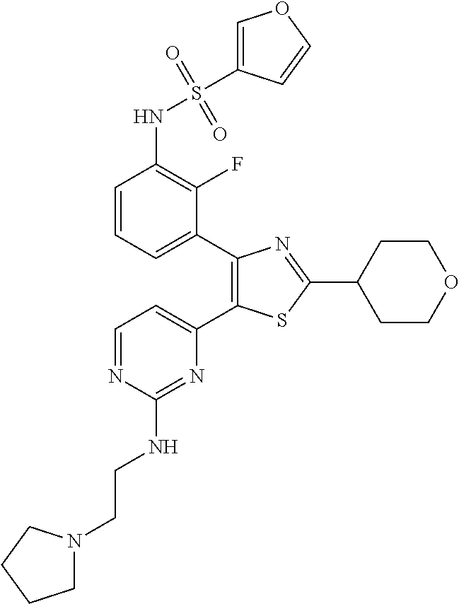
C1=CC=C(C2=C(C3=CC=NC(NCCN4CCCC4)=N3)SC(C3CCOCC3)=N2)C(F)=C1NS(C1=COC=C1)(=O)=O
